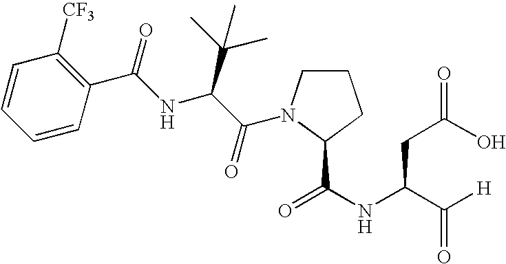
C1=CC=CC(C(NC(C(=O)N2CCCC2C(NC(C([H])=O)CC(O)=O)=O)C(C)(C)C)=O)=C1[CF3]
